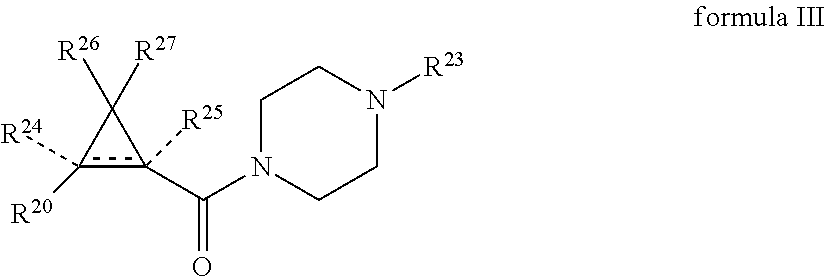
C1N(C(=O)c2([R25])c([R20])([R24])C2([R26])[R27])CCN([R23])C1
